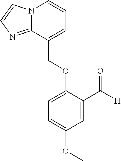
N12C(=NC=C1)C(COC1=CC=C(OC)C=C1C([H])=O)=CC=C2
